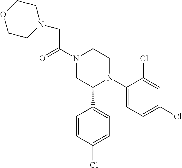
C1(N2CCN(C(CN3CCOCC3)=O)CC2C2=CC=C(Cl)C=C2)=CC=C(Cl)C=C1Cl
